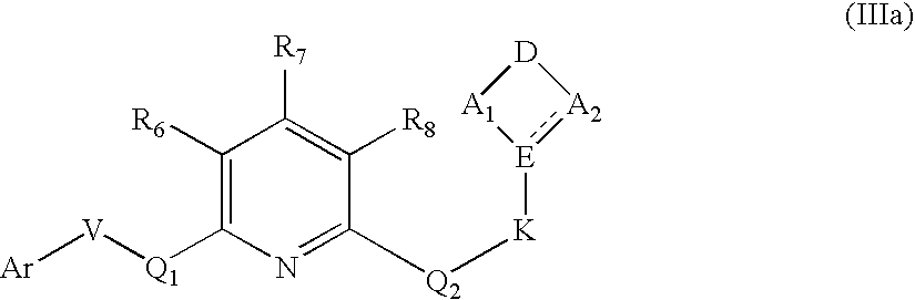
[Ar][V][Q1]C1=C([R6])C([R7])=C([R8])C([Q2][K][E]2:[A2][D][A1]2)=N1
